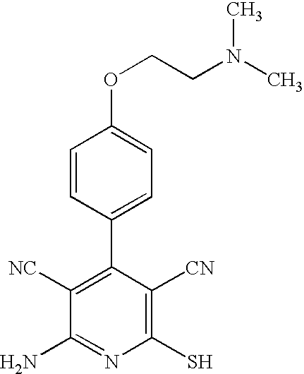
C1([NC])=C(C2=CC=C(OCCN(C)C)C=C2)C([CN])=C(S)N=C1N
